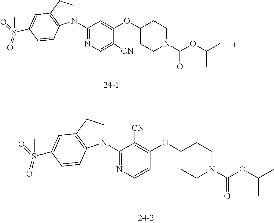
C1(N2CCC3=C2C=CC(S(=O)(=O)C)=C3)=NC=C([CN])C(OC2CCN(C(OC(C)C)=O)CC2)=C1.C1(N2CCC3=C2C=CC(S(=O)(=O)C)=C3)=NC=CC(OC2CCN(C(OC(C)C)=O)CC2)=C1[CN]
